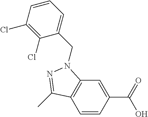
C1=CC(C(=O)O)=CC2=C1C(C)=NN2CC1=CC=CC(Cl)=C1Cl
